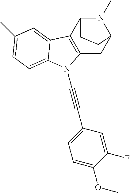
C(#CC1=CC=C(OC)C(F)=C1)N1C2=C(C3=CC(C)=CC=C31)C1N(C)C(C2)CC1
